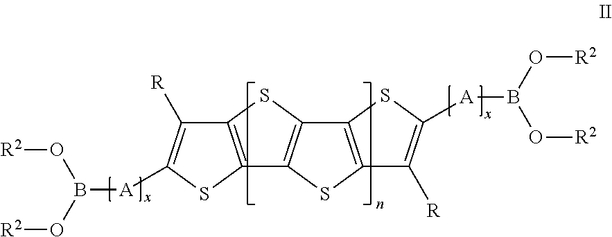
C12=C(SC3=C1SC([A]B(O[R2])O[R2])=C3[R])C1=C(S2)C([R])=C([A]B(O[R2])O[R2])S1
